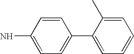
C1=CC(N)=CC=C1C1=CC=CC=C1C
